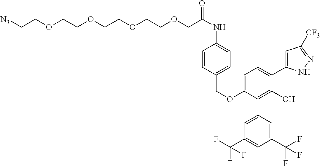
C1(OCC2=CC=C(NC(=O)COCCOCCOCCOCC[N3])C=C2)=CC=C(C2=CC([CF3])=NN2)C(O)=C1C1=CC(C(F)(F)F)=CC(C(F)(F)F)=C1
